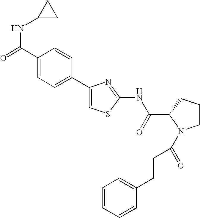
C1CCC(C(=O)NC2=NC(C3=CC=C(C(=O)NC4CC4)C=C3)=CS2)N1C(CCC1=CC=CC=C1)=O
